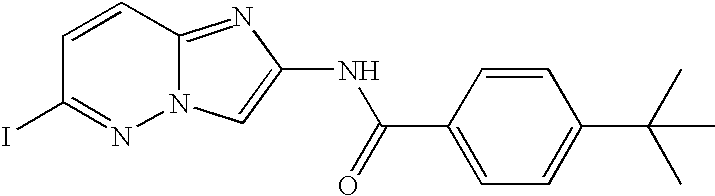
C1=CC2=NC(NC(C3=CC=C(C(C)(C)C)C=C3)=O)=CN2N=C1I
